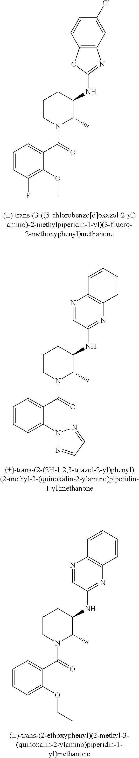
C1=CC(F)=C(OC)C(C(=O)N2C(C)C(NC3=NC4=C(O3)C=CC(Cl)=C4)CCC2)=C1.C1=CC=C(N2N=CC=N2)C(C(=O)N2C(C)C(NC3=NC4=C(N=C3)C=CC=C4)CCC2)=C1.C1=CC=C(OCC)C(C(=O)N2C(C)C(NC3=NC4=C(N=C3)C=CC=C4)CCC2)=C1
